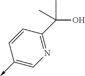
C<-C1=CN=C(C(C)(O)C)C=C1
